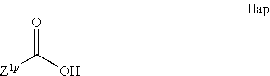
[Z1p]C(O)=O
